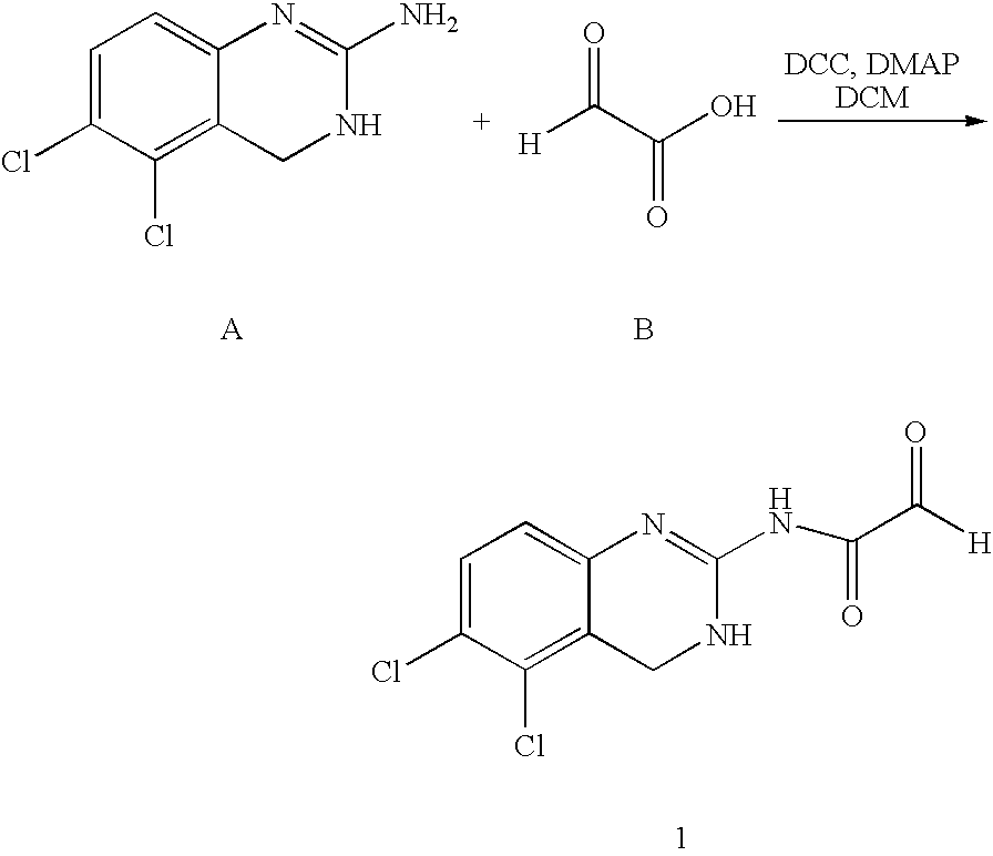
C1=C(Cl)C(Cl)=C2C(=C1)N=C(N)NC2.[H]C(C(O)=O)=O.B.C1=C(Cl)C(Cl)=C2C(=C1)N=C(NC(C([H])=O)=O)NC2
